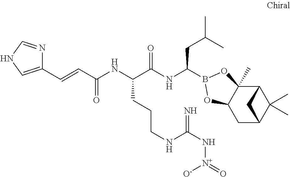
C12C3(C)C(CC(C1(C)C)C2)OB(C(NC(C(NC(=O)C=CC1=CNC=N1)CCCNC(N[N+]([O-])=O)=N)=O)CC(C)C)O3
